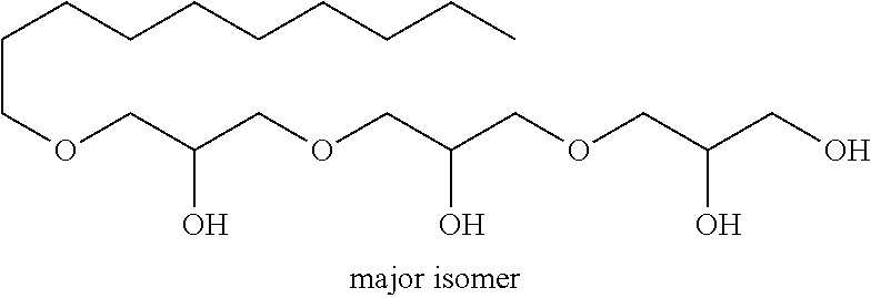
C(C(COCC(COCC(CO)O)O)O)OCCCCCCCCCC
